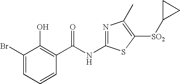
C1(Br)=CC=CC(C(NC2=NC(C)=C([SO2]C3CC3)S2)=O)=C1O
